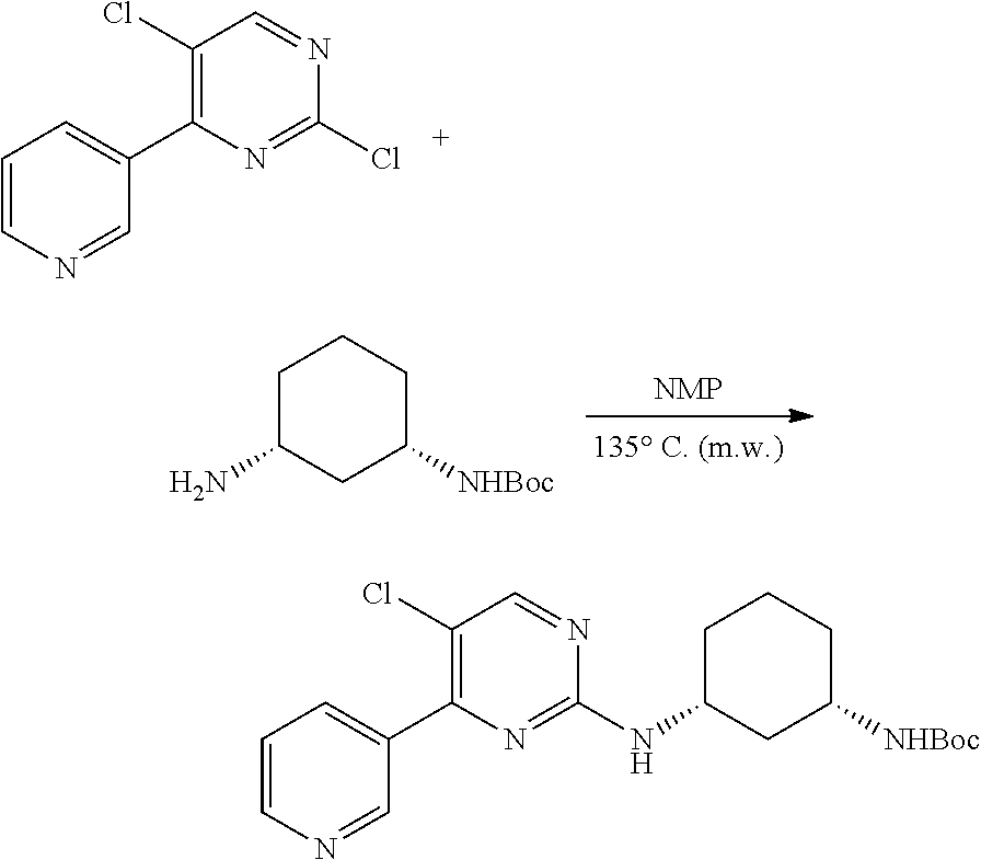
C1=CN=CC(C2=C(Cl)C=NC(Cl)=N2)=C1.C1C(N)CC([NHBoc])CC1.C1=CN=CC(C2=C(Cl)C=NC(NC3CCCC([NHBoc])C3)=N2)=C1
